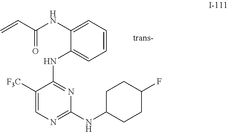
C1([F3C])=CN=C(NC2CCC(F)CC2)N=C1NC1=CC=CC=C1NC(C=C)=O
